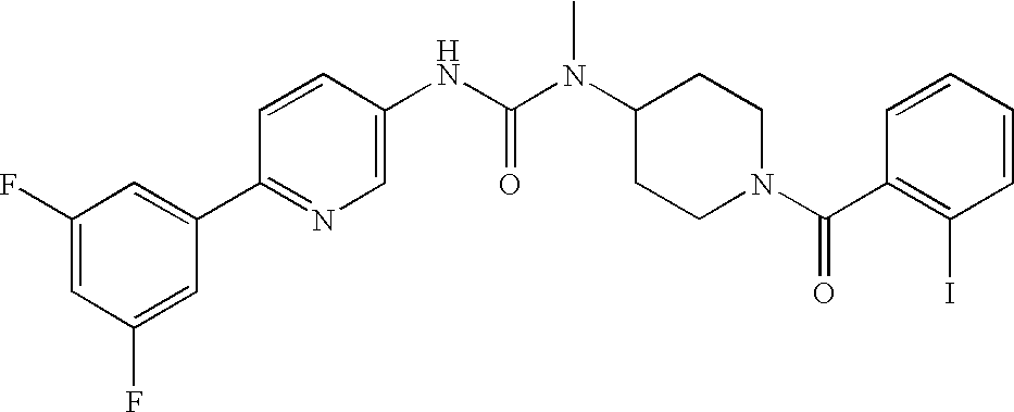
C1(F)=CC(F)=CC(C2=NC=C(NC(N(C3CCN(C(=O)C4=C(I)C=CC=C4)CC3)C)=O)C=C2)=C1
